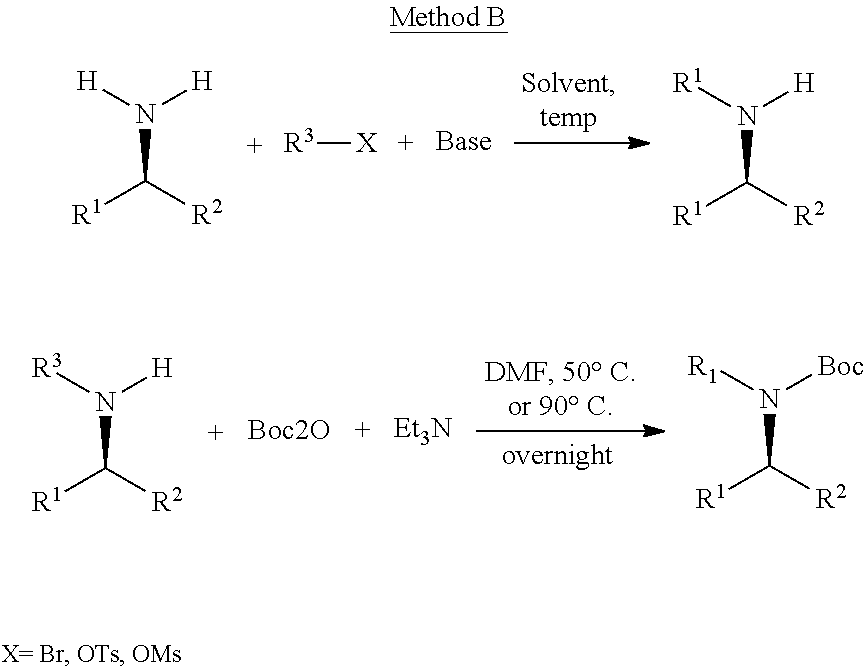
N(C([R1])[R2])([H])[R3].[Boc2O].[Et3N].N(C([R1])[R2])([Boc])[R1].N(C([R1])[R2])([H])[H].[Base].N(C([R1])[R2])([H])[R1].[R3][X]
